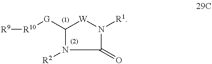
[R10]([G]C1N([R2])C(=O)N([R1])[W]1)[R9]
